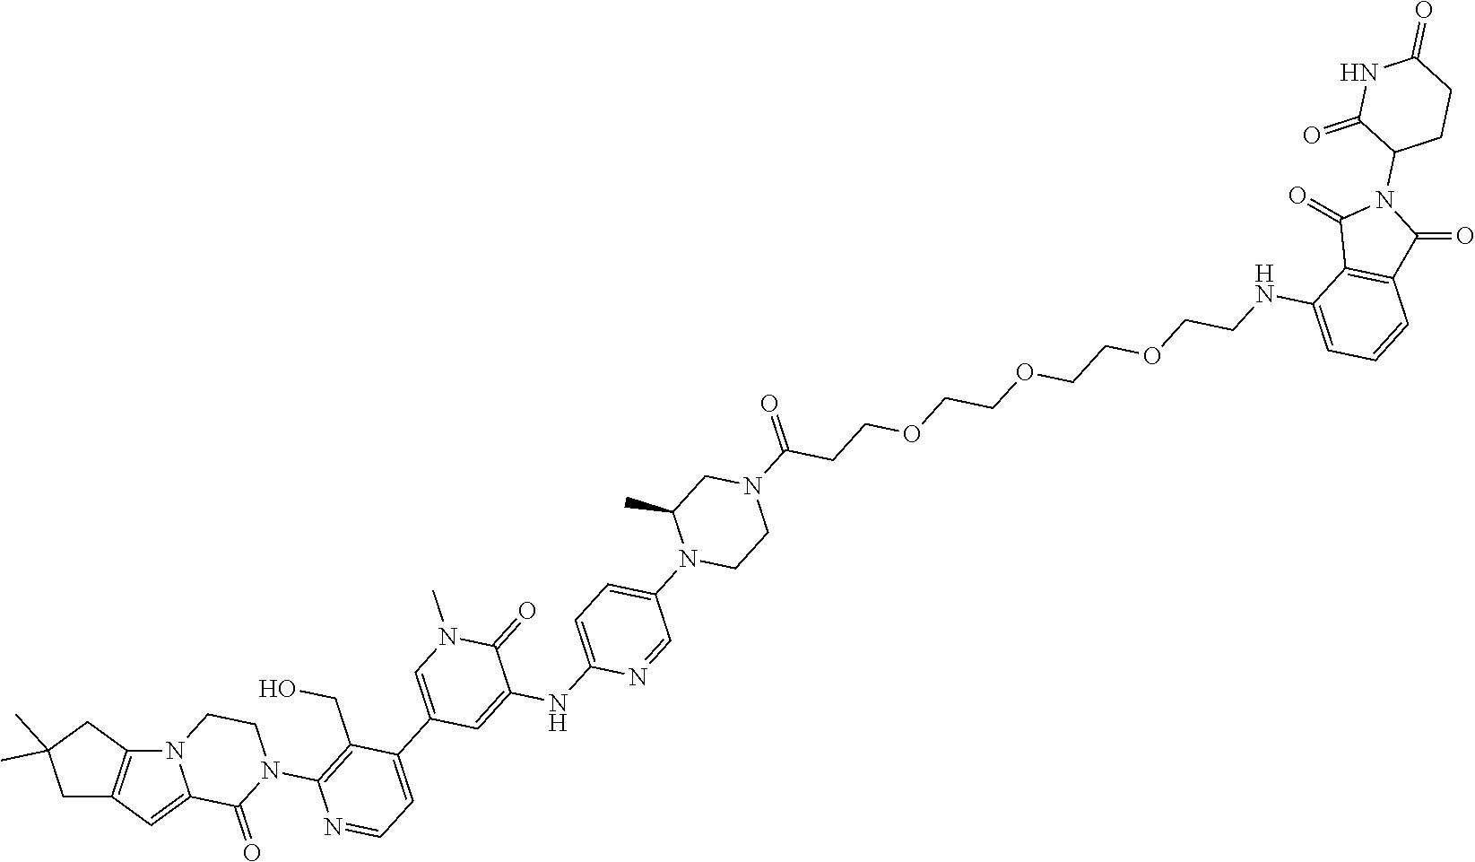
C1=C2C(=O)N(C3=C(CO)C(C4=CN(C)C(=O)C(NC5=CC=C(N6C(C)CN(C(=O)CCOCCOCCOCCNC7=CC=CC8=C7C(=O)N(C7C(=O)NC(=O)CC7)C8=O)CC6)C=N5)=C4)=CC=N3)CCN2C2=C1CC(C)(C)C2
